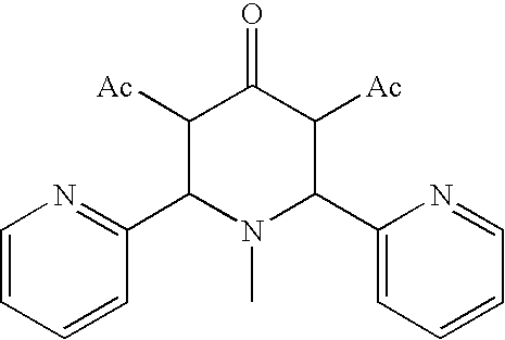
C1([Ac])C(C2=NC=CC=C2)N(C)C(C2=CC=CC=N2)C([Ac])C1=O
